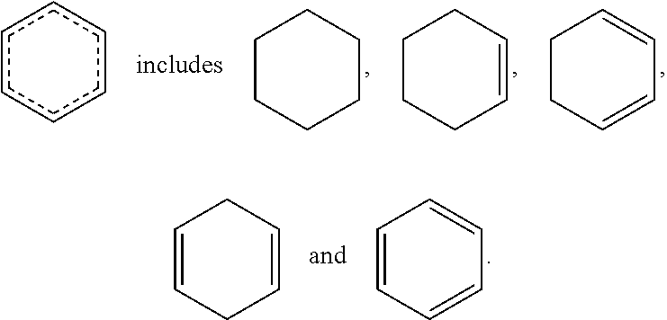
C1CCCCC1.C1CCC=CC1.C1CC=CC=C1.c1ccccc1.C1=CC=CC=C1.C1=CCC=CC1
